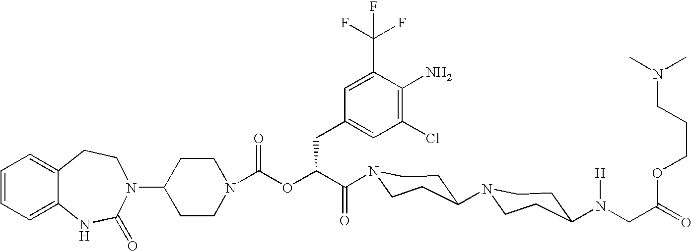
C1(N2C(=O)NC3=CC=CC=C3CC2)CCN(C(OC(C(=O)N2CCC(N3CCC(N(CC(=O)OCCCN(C)C)[H])CC3)CC2)CC2=CC(Cl)=C(N)C(C(F)(F)F)=C2)=O)CC1
